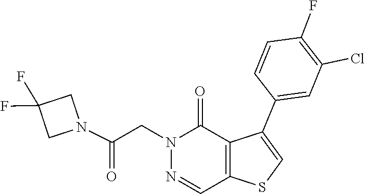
N1(CC(N2CC(F)(F)C2)=O)N=CC2=C(C1=O)C(C1=CC(Cl)=C(F)C=C1)=CS2
